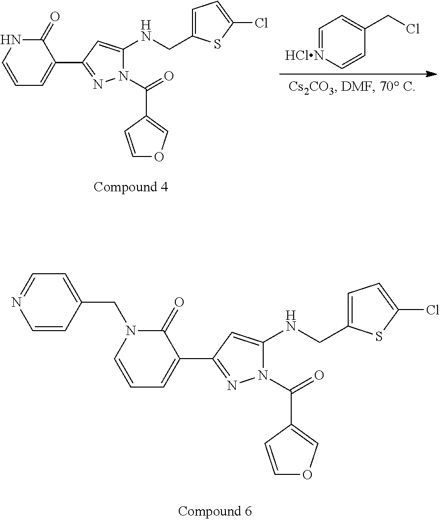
C1=CC=C(C2=NN(C(C3=COC=C3)=O)C(NCC3=CC=C(Cl)S3)=C2)C(=O)N1CC1=CC=NC=C1.C1=CC=C(C2=NN(C(C3=COC=C3)=O)C(NCC3=CC=C(Cl)S3)=C2)C(=O)N1.C1=[HClN]C=CC(CCl)=C1
